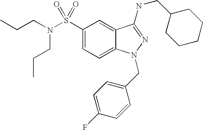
C1(S(N(CCC)CCC)(=O)=O)=CC=C2C(=C1)C(NCC1CCCCC1)=NN2CC1=CC=C(F)C=C1
